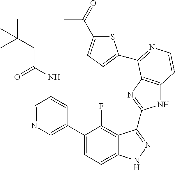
C1=C(C2=CC=C3C(=C2F)C(C2=NC4=C(N2)C=CN=C4C2=CC=C(C(C)=O)S2)=NN3)C=C(NC(=O)CC(C)(C)C)C=N1
